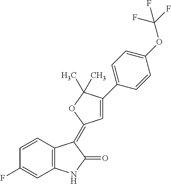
C1=CC(F)=CC2=C1C(=C1C=C(C3=CC=C(OC(F)(F)F)C=C3)C(C)(C)O1)C(=O)N2
